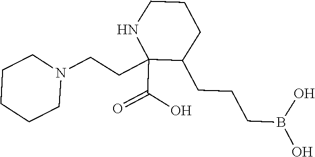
C1(CCN2CCCCC2)(C(O)=O)C(CCCB(O)O)CCCN1
